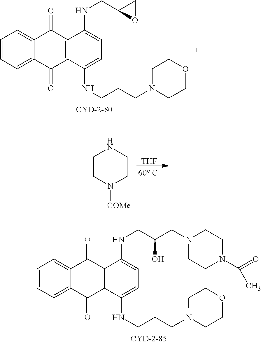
C1=CC=C2C(=C1)C(=O)C1=C(C2=O)C(NCCCN2CCOCC2)=CC=C1NCC(CN1CCN(C(=O)C)CC1)O.[THF].C1CN([COMe])CCN1.C1=CC=C2C(=C1)C(=O)C1=C(C2=O)C(NCCCN2CCOCC2)=CC=C1NCC1OC1
